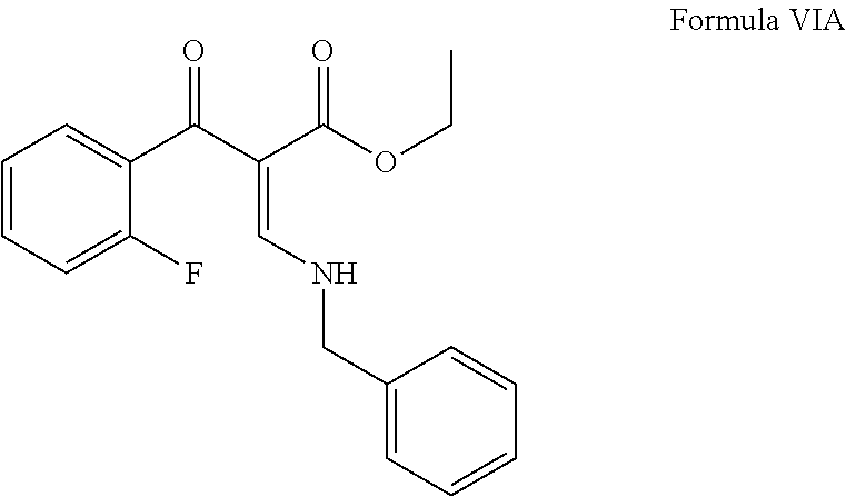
C1=CC=C(F)C(C(C(C(OCC)=O)=CNCC2=CC=CC=C2)=O)=C1
